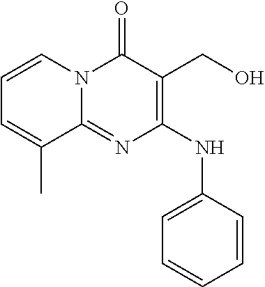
C1=CC=CC(NC2=C(CO)C(=O)N3C(=N2)C(C)=CC=C3)=C1
